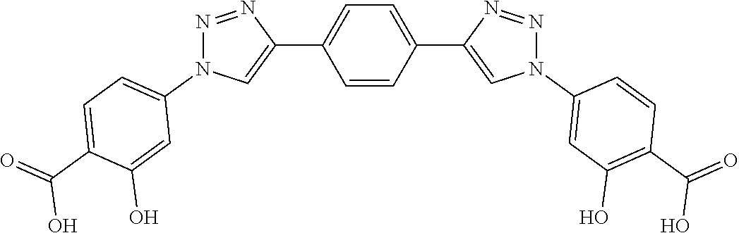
C1=CC(C2=CN(C3=CC(O)=C(C(O)=O)C=C3)N=N2)=CC=C1C1=CN(C2=CC=C(C(O)=O)C(O)=C2)N=N1
